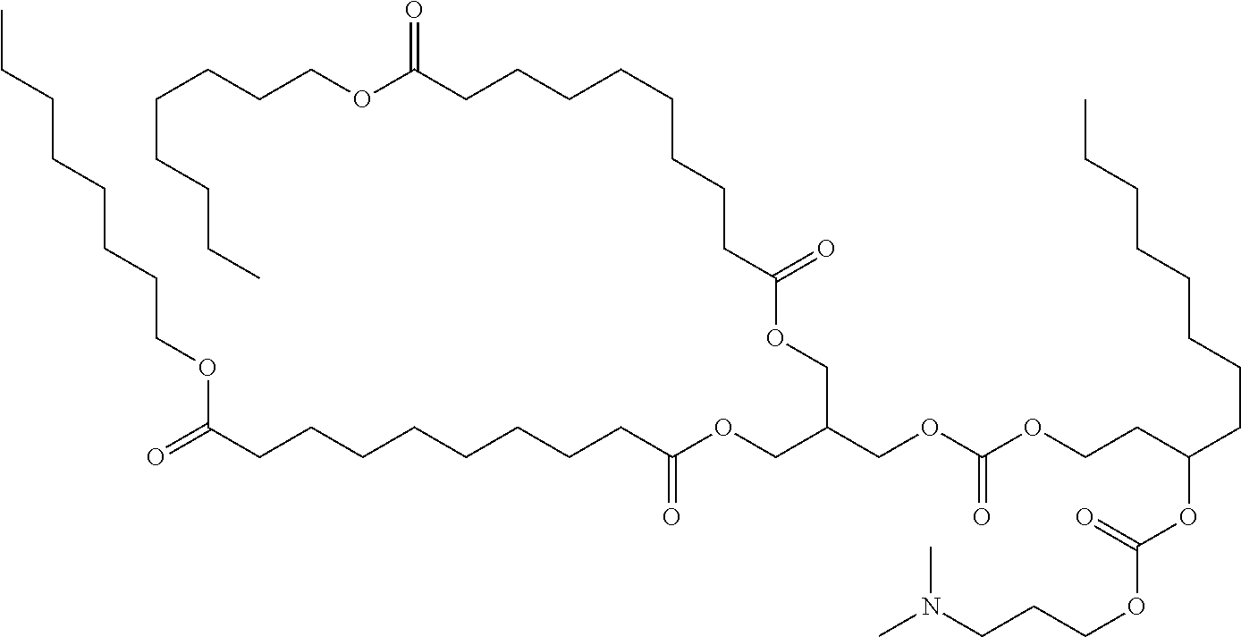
CCCCCCCCOC(CCCCCCCCC(OCC(COC(OCCC(CCCCCCCC)OC(OCCCN(C)C)=O)=O)COC(CCCCCCCCC(OCCCCCCCC)=O)=O)=O)=O
